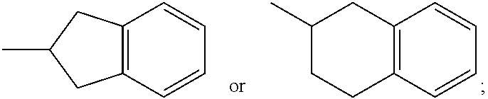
C12=C(C=CC=C1)CCC(C)C2.C12=C(C=CC=C1)CC(C)C2
